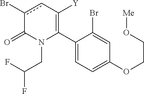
C1(C2=C([Y])cc(Br)C(=O)N2CC(F)F)=CC=C(OCCO[Me])C=C1Br
